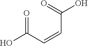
O=C(C=CC(O)=O)O
